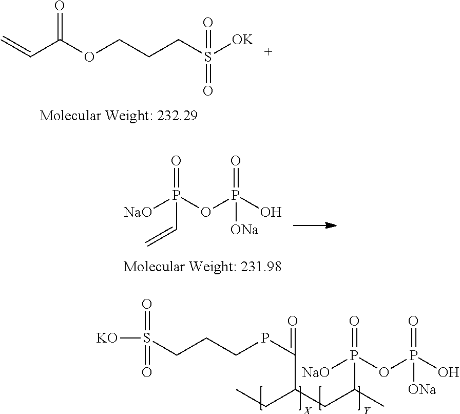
[NaO]P(OP(O)(=O)[ONa])(C(CC(CC)C(=O)PCCCS([KO])(=O)=O)C)=O.[NaO]P(OP(O)(=O)[ONa])(C=C)=O.C(C(OCCCS([OK])(=O)=O)=O)=C
